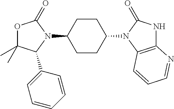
O1C(C)(C)C(C2=CC=CC=C2)N(C2CCC(N3C(=O)NC4=C3C=CC=N4)CC2)C1=O
